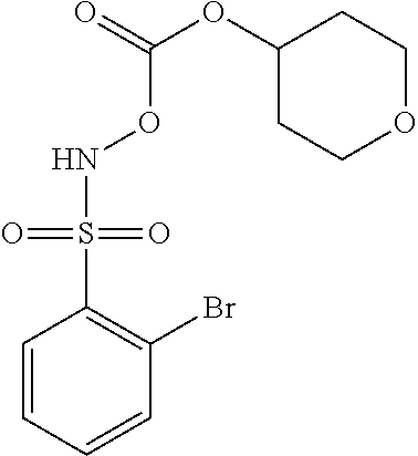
N(OC(=O)OC1CCOCC1)S(C1=C(Br)C=CC=C1)(=O)=O
